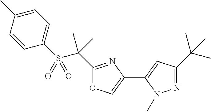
C1=C(C)C=CC(S(C(C2=NC(C3=CC(C(C)(C)C)=NN3C)=CO2)(C)C)(=O)=O)=C1
